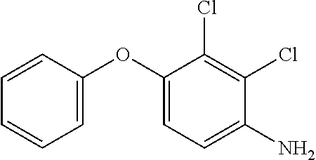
C1(OC2=CC=CC=C2)=CC=C(N)C(Cl)=C1Cl
